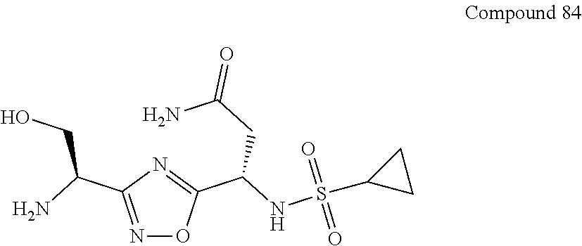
N1=C(C(CO)N)N=C(C(NS(C2CC2)(=O)=O)CC(N)=O)O1
